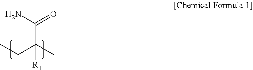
NC(=O)C(C)(CC)[R1]
